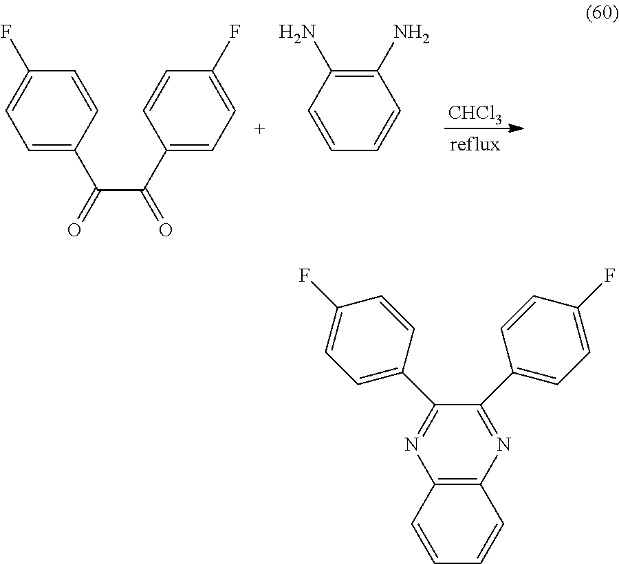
C1=C(C(=O)C(C2=CC=C(F)C=C2)=O)C=CC(F)=C1.C1=CC(N)=C(N)C=C1.[CHCl3].N1=C(C2=CC=C(F)C=C2)C(C2=CC=C(F)C=C2)=NC2=C1C=CC=C2
